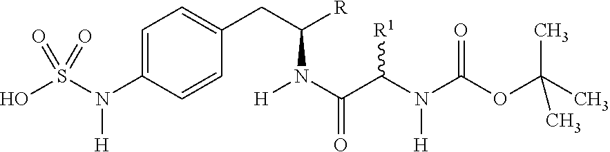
OS(N(C1=CC=C(CC(N(C(C(N(C(OC(C)(C)C)=O)[H])[R1])=O)[H])[R])C=C1)[H])(=O)=O
